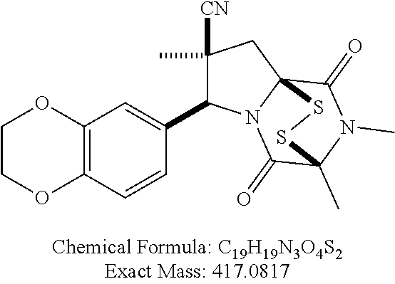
C12=C(C=CC(C3C([CN])(C)CC45C(=O)N(C)C(C)(C(=O)N34)SS5)=C1)OCCO2
